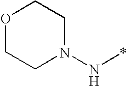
C1N(N*)CCOC1
